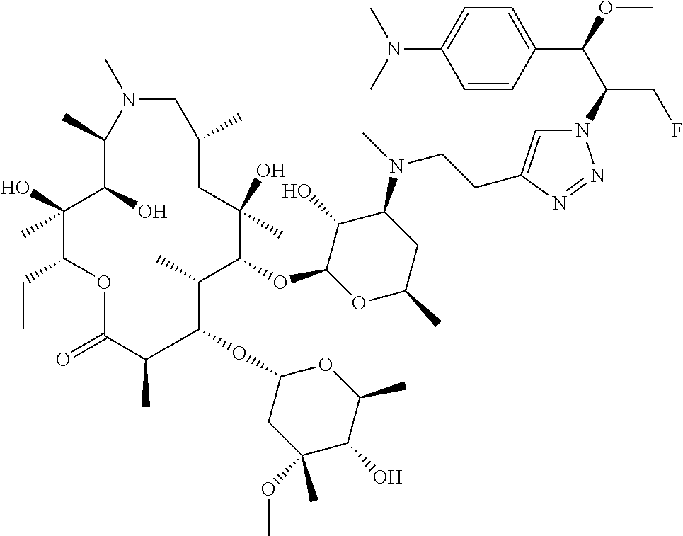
N1=NN(C(C(C2=CC=C(N(C)C)C=C2)OC)CF)C=C1CCN(C1C(O)C(OC2C(C)C(OC3CC(OC)(C)C(O)C(C)O3)C(C)C(=O)OC(CC)C(O)(C)C(O)C(C)N(C)CC(C)CC2(O)C)OC(C)C1)C
